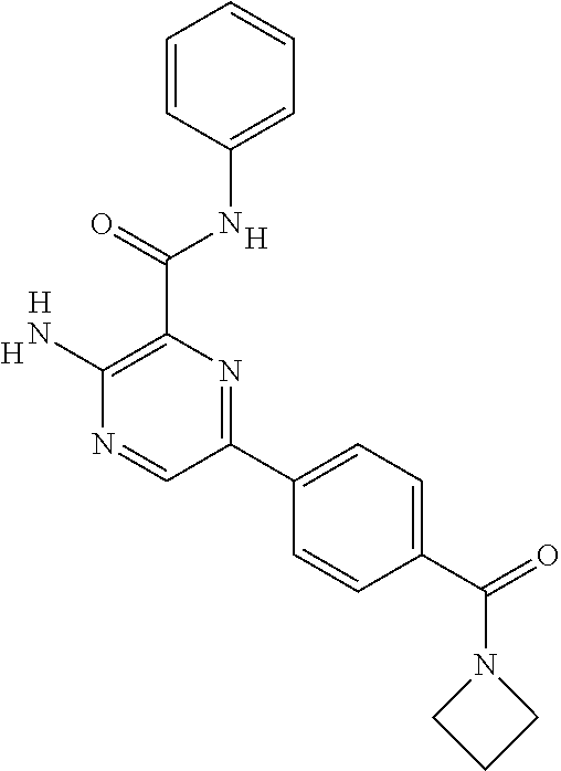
[H].C1(N)=C(C(NC2=CC=CC=C2)=O)N=C(C2=CC=C(C(N3CCC3)=O)C=C2)C=N1.[H].[H]
